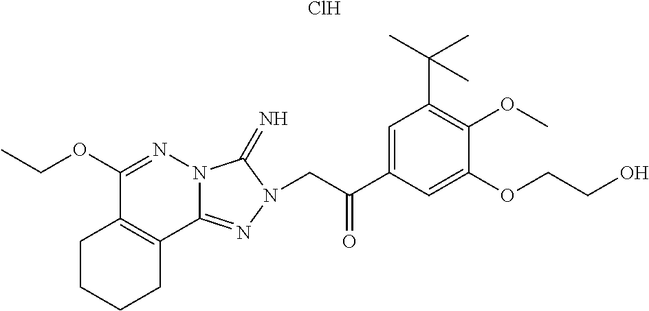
C1(OCC)=NN2C(=NN(CC(C3=CC(C(C)(C)C)=C(OC)C(OCCO)=C3)=O)C2=N)C2=C1CCCC2.Cl
